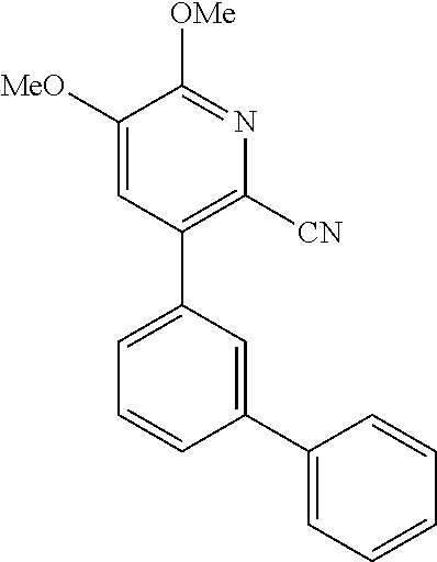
C1([MeO])=CC(C2=CC=CC(C3=CC=CC=C3)=C2)=C([CN])N=C1[OMe]
